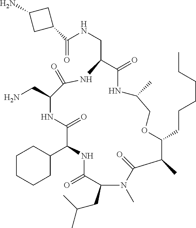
C1(C2NC(=O)C(CC(C)C)N(C)C(=O)C(C)C(CCCCCC)OCC(C)NC(=O)C(CNC(C3CC(N)C3)=O)NC(=O)C(CN)NC2=O)CCCCC1
